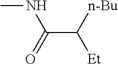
C(C([n-Bu])[Et])(=O)NC
